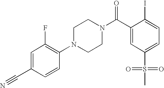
C1=C(C#N)C=CC(N2CCN(C(C3=CC(S(=O)(=O)C)=CC=C3I)=O)CC2)=C1F
